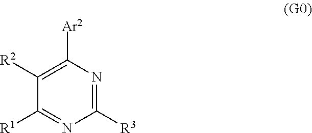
C1([R2])=C([Ar2])N=C([R3])N=C1[R1]
